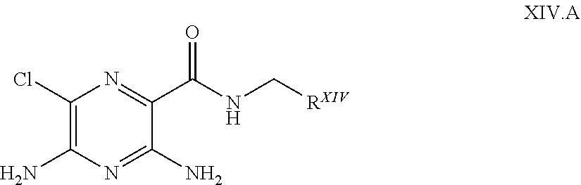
C1(Cl)=C(N)N=C(N)C(C(NC[RXIV])=O)=N1
